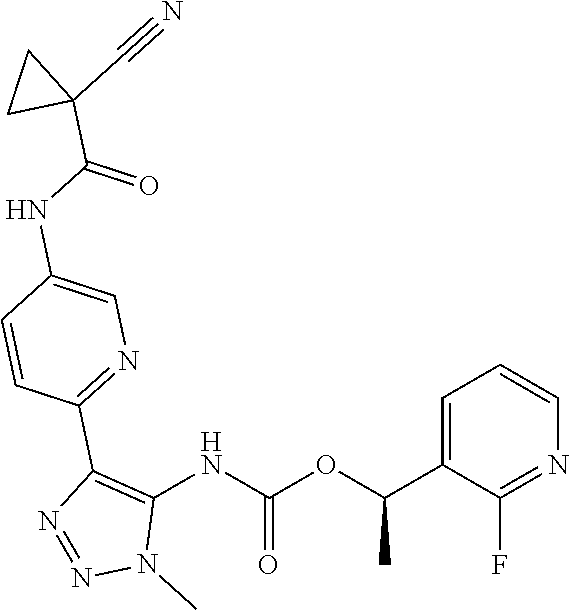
N(C(=O)OC(C1=CC=CN=C1F)C)C1=C(C2=NC=C(NC(C3(C#N)CC3)=O)C=C2)N=NN1C
